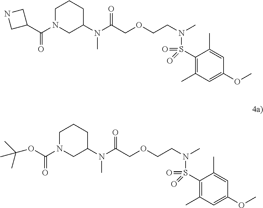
C1(S(=O)(=O)N(CCOCC(N(C)C2CCCN(C(C3CNC3)=O)C2)=O)C)=C(C)C=C(OC)C=C1C.C1(S(=O)(=O)N(CCOCC(N(C)C2CCCN(C(=O)OC(C)(C)C)C2)=O)C)=C(C)C=C(OC)C=C1C
